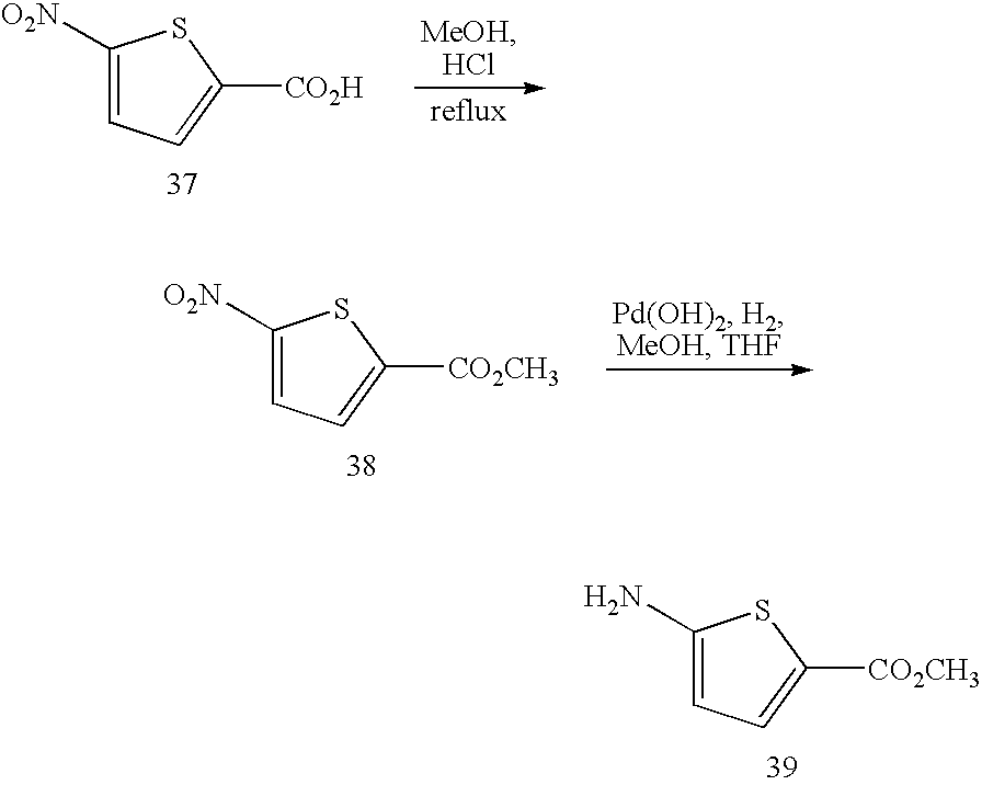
C1([O2N])=CC=C([CO2H])S1.C1([O2N])=CC=C([CO2CH3])S1.C1(N)=CC=C([CO2CH3])S1
